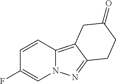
C1=CC2=C3C(=NN2C=C1F)CCC(=O)C3
